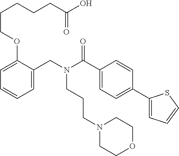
C1=C(CN(C(C2=CC=C(C3=CC=CS3)C=C2)=O)CCCN2CCOCC2)C(OCCCCCC(O)=O)=CC=C1
